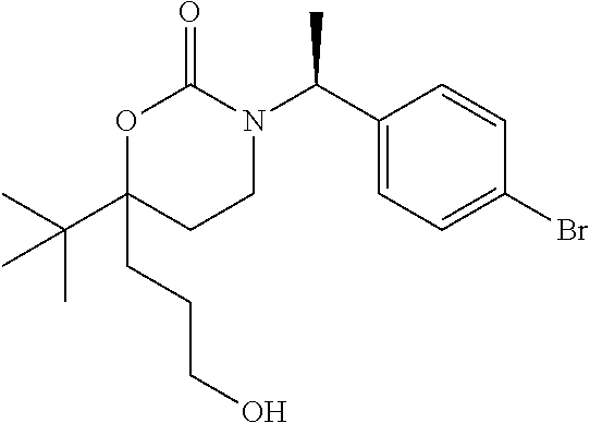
O1C(CCCO)(C(C)(C)C)CCN(C(C2=CC=C(Br)C=C2)C)C1=O
